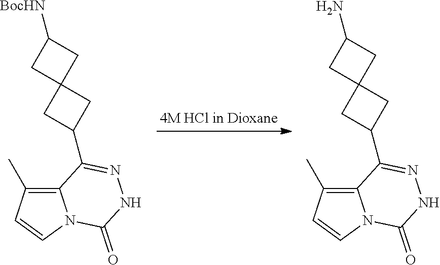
[BocHN]C1CC2(C1)CC(C1=NNC(=O)N3C1=C(C)C=C3)C2.NC1CC2(C1)CC(C1=NNC(=O)N3C1=C(C)C=C3)C2
